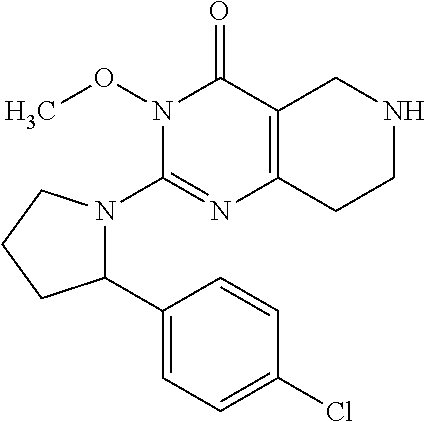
N1(C2=NC3=C(C(=O)N2OC)CNCC3)C(C2=CC=C(Cl)C=C2)CCC1
